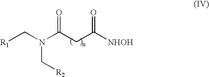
[R1]CN(C(CC([NHOH])=O)=O)C[R2]
